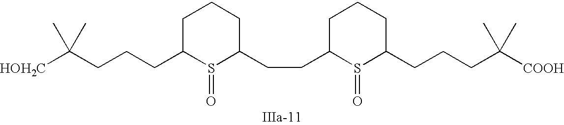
C1C(CCCC([HOH2C])(C)C)S(=O)C(CCC2S(=O)C(CCCC([COOH])(C)C)CCC2)CC1
